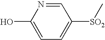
C1=NC(O)=CC=C1[SO2]C
